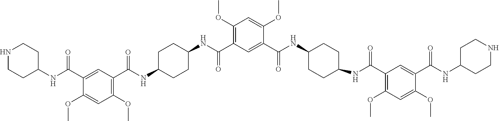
C1(C(NC2CCC(NC(C3=C(OC)C=C(OC)C(C(NC4CCNCC4)=O)=C3)=O)CC2)=O)=CC(C(NC2CCC(NC(C3=C(OC)C=C(OC)C(C(NC4CCNCC4)=O)=C3)=O)CC2)=O)=C(OC)C=C1OC
